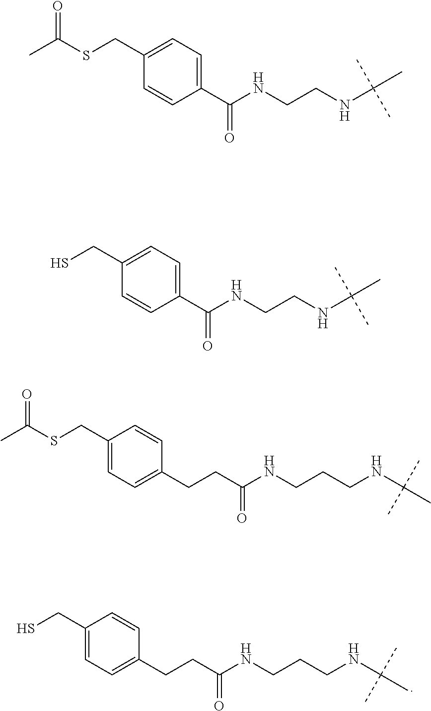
C1(CCC(NCCCNC(C)(C)C)=O)=CC=C(CS)C=C1.C1(C(NCCNC(C)(C)C)=O)=CC=C(CSC(C)=O)C=C1.C1(C(NCCNC(C)(C)C)=O)=CC=C(CS)C=C1.C1(CCC(NCCCNC(C)(C)C)=O)=CC=C(CSC(C)=O)C=C1
